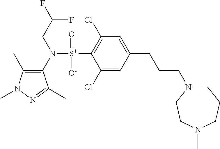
C1(C)=C(N([S+](C2=C(Cl)C=C(CCCN3CCCN(C)CC3)C=C2Cl)(=O)[O-])CC(F)F)C(C)=NN1C
